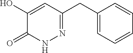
N1N=C(CC2=CC=CC=C2)C=C(O)C1=O
